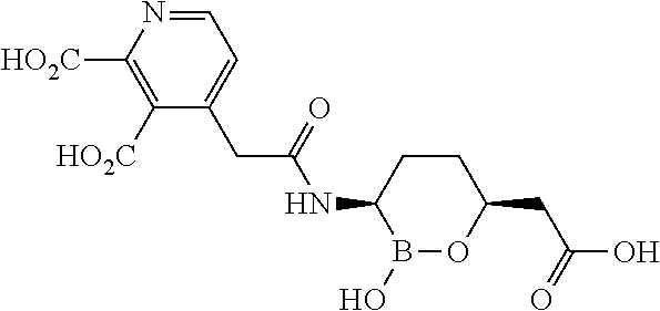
B1(O)OC(CC(O)=O)CCC1NC(CC1=CC=NC([HO2C])=C1[HO2C])=O
